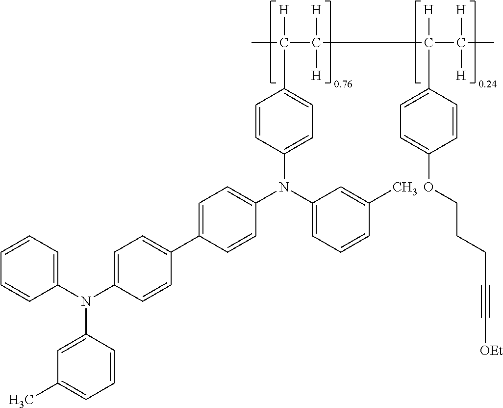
C1(N(C2=CC=CC(C)=C2)C2=CC=C(C3=CC=C(N(C4=CC=CC=C4)C4=CC(C)=CC=C4)C=C3)C=C2)=CC=C(C([H])(C(C(C(C)([H])[H])([H])C2=CC=C(OCCCC#C[OEt])C=C2)([H])[H])C)C=C1
